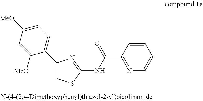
C1([MeO])=CC=C(C2=CSC(NC(C3=NC=CC=C3)=O)=N2)C([MeO])=C1
